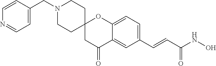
C(N1CCC2(CC1)CC(=O)C1=CC(C=CC(NO)=O)=CC=C1O2)C1=CC=NC=C1
